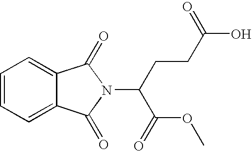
C1=CC=C2C(=C1)C(=O)N(C(CCC(O)=O)C(=O)OC)C2=O
